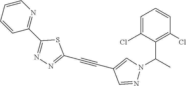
C1(C#CC2=CN(C(C)C3=C(Cl)C=CC=C3Cl)N=C2)=NN=C(C2=NC=CC=C2)S1
